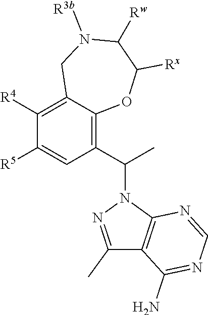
C1([R4])=C2C(=C(C(N3N=C(C)C4=C3N=CN=C4N)C)C=C1[R5])OC([Rx])C([Rw])N([R3b])C2
